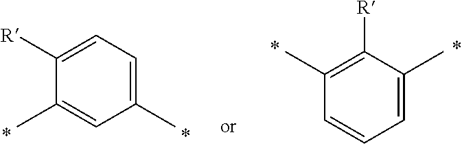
C1=C([R])C(C)=CC(C)=C1.C1([R])=C(C)C=CC=C1C
